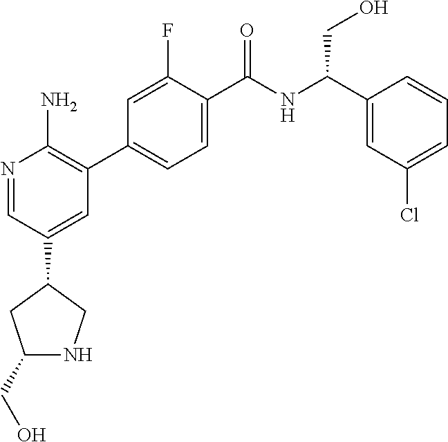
C1(CO)NCC(C2=CC(C3=CC=C(C(NC(C4=CC(Cl)=CC=C4)CO)=O)C(F)=C3)=C(N)N=C2)C1
